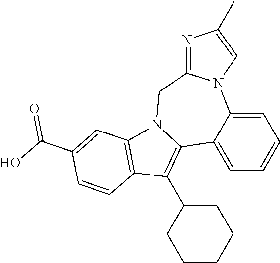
C1=C2C(=CC=C1)C1=C(C3CCCCC3)C3=C(N1CC1=NC(C)=CN21)C=C(C(O)=O)C=C3
